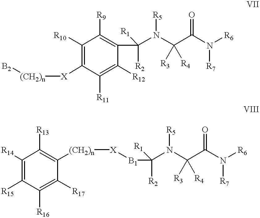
C1(C(N(C(C(N([R6])[R7])=O)([R3])[R4])[R5])([R2])[R1])=C([R9])C([R10])=C([X][(CH2)n][B2])C([R11])=C1[R12].[B1](C(N(C(C(N([R6])[R7])=O)([R3])[R4])[R5])([R2])[R1])[X][(CH2)n]C1=C([R13])C([R14])=C([R15])C([R16])=C1[R17]
